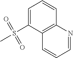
C1=C(S(C)(=O)=O)C2=C(C=C1)N=CC=C2
